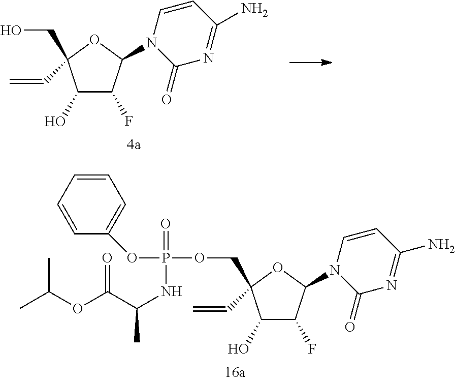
C1(O)C(F)C(N2C(=O)N=C(N)C=C2)OC1(C=C)CO.C1(O)C(F)C(N2C(=O)N=C(N)C=C2)OC1(C=C)COP(OC1=CC=CC=C1)(NC(C(OC(C)C)=O)C)=O
